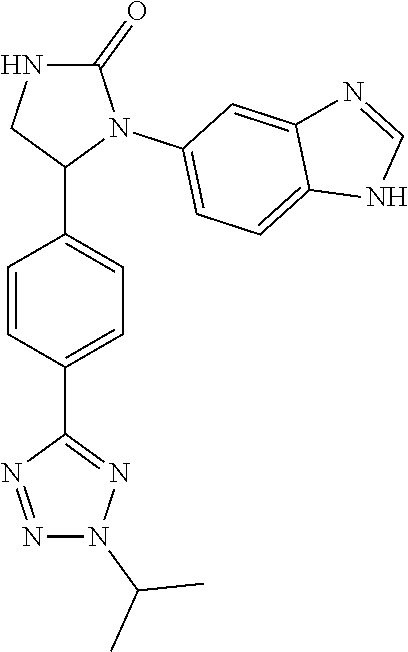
N1C(=O)N(C2=CC=C3C(=C2)N=CN3)C(C2=CC=C(C3=NN(C(C)C)N=N3)C=C2)C1
